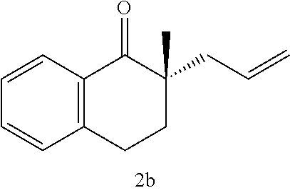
C12=C(CCC(C)(CC=C)C1=O)C=CC=C2
